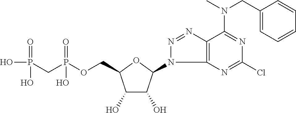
C1(O)C(O)C(N2C3=C(N=N2)C(N(CC2=CC=CC=C2)C)=NC(Cl)=N3)OC1COP(CP(O)(=O)O)(=O)O
